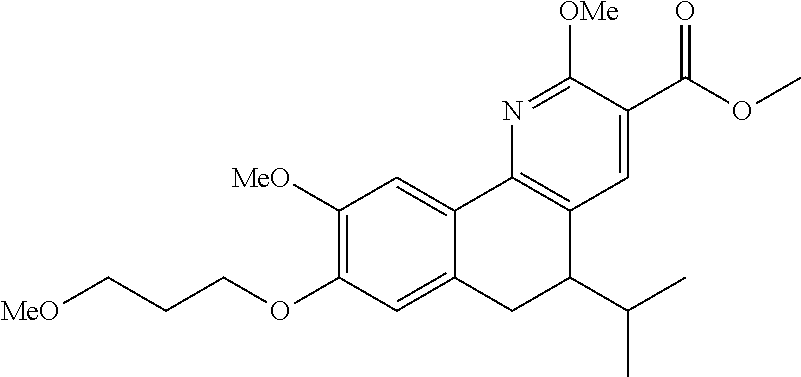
[MeO]CCCOC1=C([MeO])C=C2C(=C1)CC(C(C)C)C1=C2N=C([OMe])C(C(=O)OC)=C1
